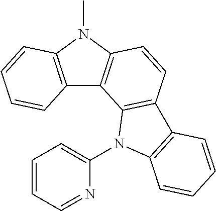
C12=C(N(C)C3=C1C1=C(C=C3)C3=C(N1C1=CC=CC=N1)C=CC=C3)C=CC=C2
